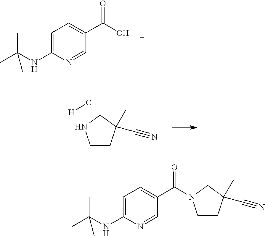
C1=C(NC(C)(C)C)N=CC(C(=O)N2CCC(C#N)(C)C2)=C1.C1=C(NC(C)(C)C)N=CC(C(O)=O)=C1.C1CC(C#N)(C)CN1.Cl[H]
